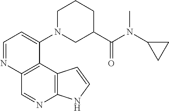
C1=NC2=C(C(N3CC(C(N(C4CC4)C)=O)CCC3)=C1)C1=C(N=C2)NC=C1
